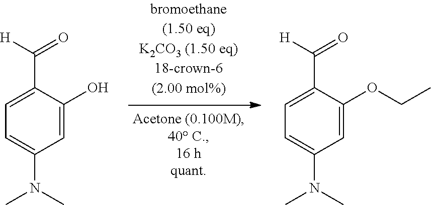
C(C1=CC=C(N(C)C)C=C1O)([H])=O.C(C1=CC=C(N(C)C)C=C1OCC)([H])=O
